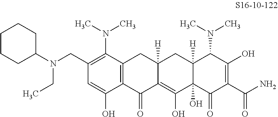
C1(CN(C2CCCCC2)CC)=C(N(C)C)C2=C(C(O)=C1)C(=O)C1=C(O)C3(O)C([H])(CC1([H])C2)C(N(C)C)C(O)=C(C(N)=O)C3=O
